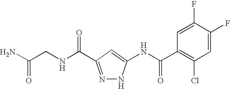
C(N)(CNC(=O)C1=NNC(NC(C2=C(Cl)C=C(F)C(F)=C2)=O)=C1)=O
